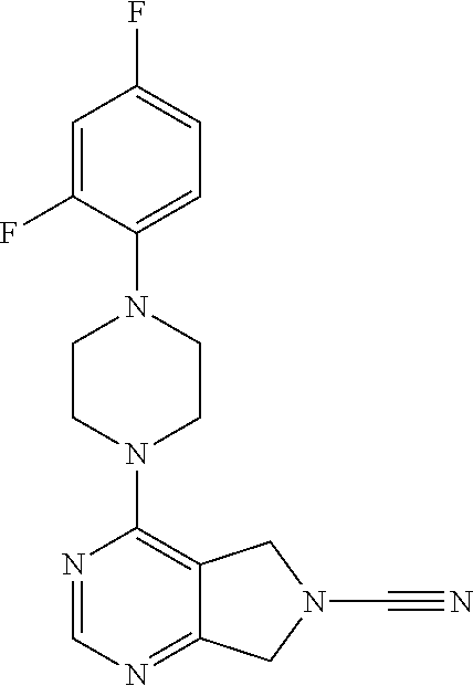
N1=C2C(=C(N3CCN(C4=CC=C(F)C=C4F)CC3)N=C1)CN(C#N)C2
